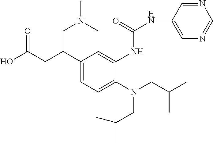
N(CC(C)C)(CC(C)C)C1=CC=C(C(CC(O)=O)CN(C)C)C=C1NC(=O)NC1=CN=CN=C1
